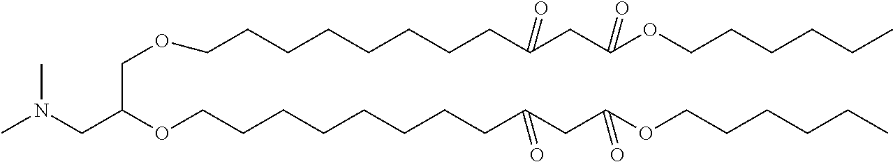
CN(CC(OCCCCCCCCC(CC(OCCCCCC)=O)=O)COCCCCCCCCC(CC(OCCCCCC)=O)=O)C
